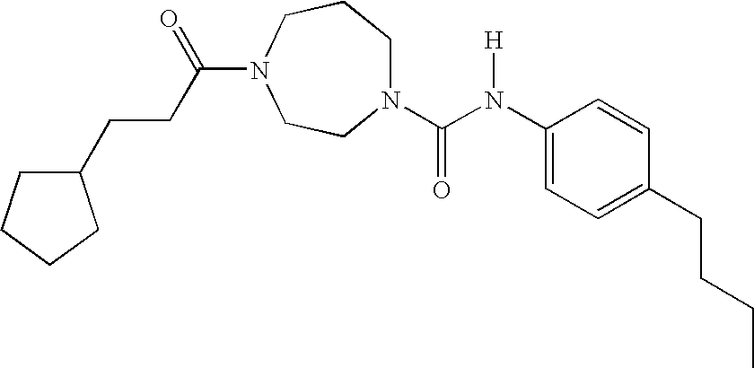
C1(N(C(N2CCCN(C(CCC3CCCC3)=O)CC2)=O)[H])=CC=C(CCCC)C=C1
